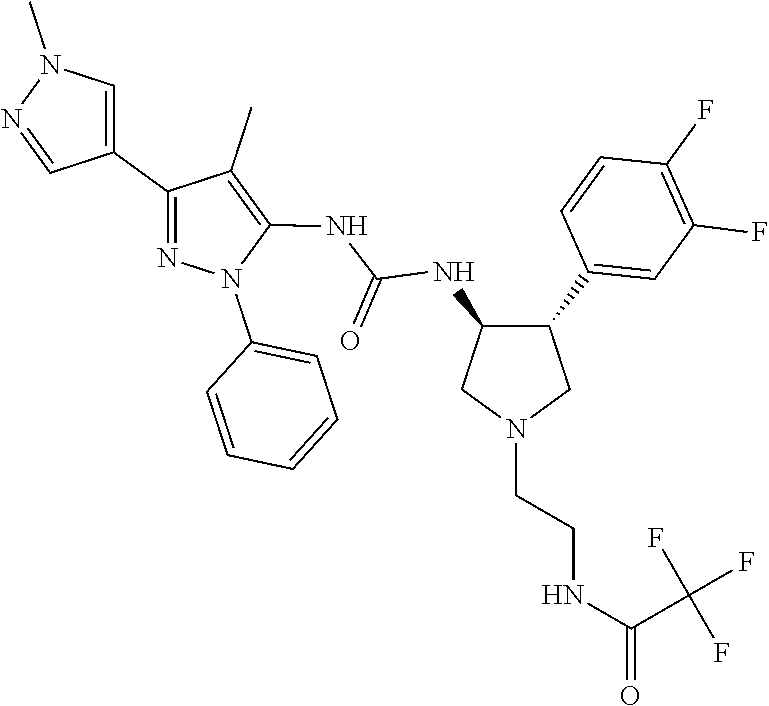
C1(C2=CN(C)N=C2)=NN(C2=CC=CC=C2)C(NC(NC2C(C3=CC(F)=C(F)C=C3)CN(CCNC(=O)C(F)(F)F)C2)=O)=C1C
